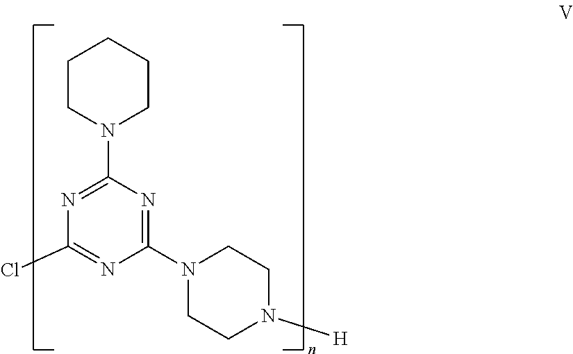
C1CN(C2=NC(Cl)=NC(N3CCN([H])CC3)=N2)CCC1
